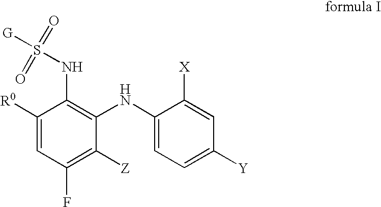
C1([R0])=CC(F)=C([Z])C(NC2=CC=C([Y])C=C2[X])=C1NS(=O)(=O)[G]
